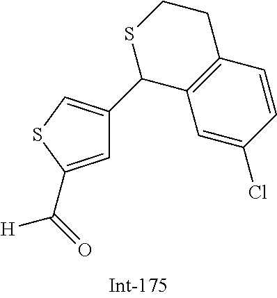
C1=C(C(=O)[H])SC=C1C1C2=C(CCS1)C=CC(Cl)=C2
